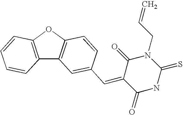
C12=C(OC3=C1C=C(C=C1C(=O)NC(=S)N(CC=C)C1=O)C=C3)C=CC=C2
